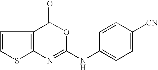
C1=CC2=C(N=C(NC3=CC=C([CN])C=C3)OC2=O)S1
